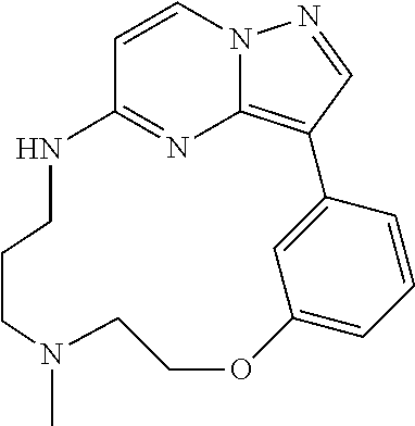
C1=CN2C3=C(C=N2)C2=CC(=CC=C2)OCCN(C)CCCNC1=N3
